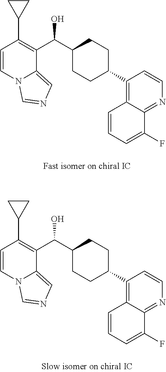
C1=CN2C(=CN=C2)C(C(C2CCC(C3=C4C(=NC=C3)C(F)=CC=C4)CC2)O)=C1C1CC1.C1=CN2C(=CN=C2)C(C(C2CCC(C3=C4C(=NC=C3)C(F)=CC=C4)CC2)O)=C1C1CC1
